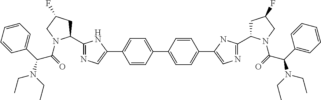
C1(C2=NC=C(C3=CC=C(C4=CC=C(C5=CN=C(C6CC(F)CN6C(C(N(CC)CC)C6=CC=CC=C6)=O)N5)C=C4)C=C3)N2)CC(F)CN1C(=O)C(C1=CC=CC=C1)N(CC)CC
